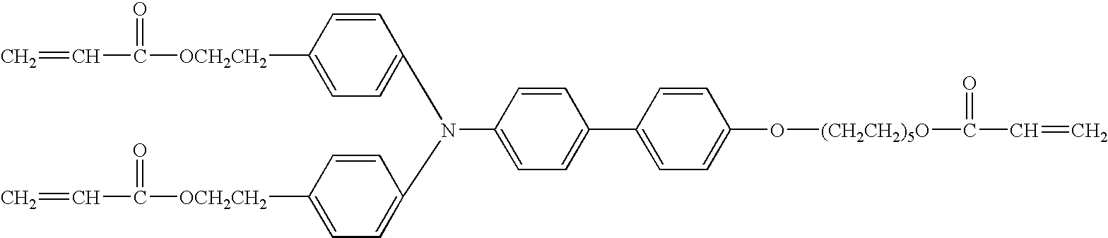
C1([OCH2CH2]C(C=C)=O)=CC=C(N(C2=CC=C([OCH2CH2]C(C=C)=O)C=C2)C2=CC=C(C3=CC=C(O[(CH2CH2)5O]C(=O)C=C)C=C3)C=C2)C=C1
